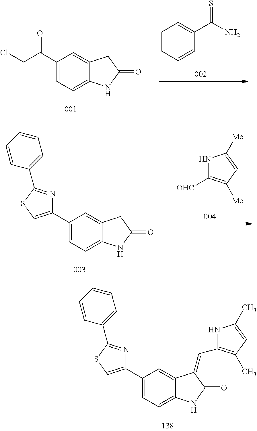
ClCC(C1=CC=C2C(=C1)CC(=O)N2)=O.C1=CC=CC(C(N)=S)=C1.N1C([OHC])=C([Me])C=C1[Me].C1(C2=CC=C3C(=C2)CC(=O)N3)=CSC(C2=CC=CC=C2)=N1.C1(C2=CC=C3C(=C2)C(=CC2=C(C)C=C(C)N2)C(=O)N3)=CSC(C2=CC=CC=C2)=N1
